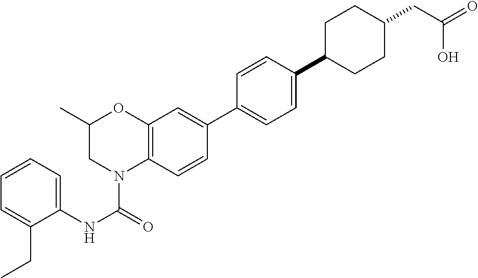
C1(NC(=O)N2C3=C(OC(C)C2)C=C(C2=CC=C(C4CCC(CC(=O)O)CC4)C=C2)C=C3)=CC=CC=C1CC
